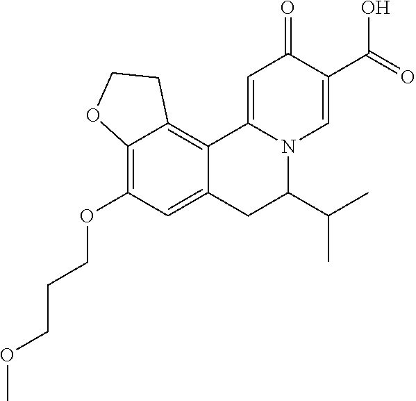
C12=C(OCCCOC)C=C3C(=C1CCO2)C1=CC(=O)C(C(=O)O)=CN1C(C(C)C)C3
